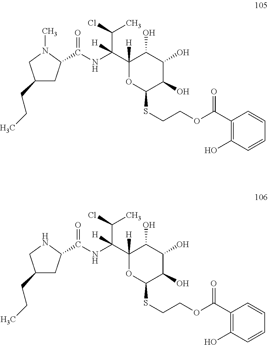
C1(CCC)CC(C(NC(C2([H])C(O)C(O)C(O)C(SCCOC(C3=C(O)C=CC=C3)=O)O2)([H])C(Cl)C)=O)N(C)C1.C1(CCC)CC(C(NC(C2([H])C(O)C(O)C(O)C(SCCOC(C3=C(O)C=CC=C3)=O)O2)([H])C(Cl)C)=O)NC1
